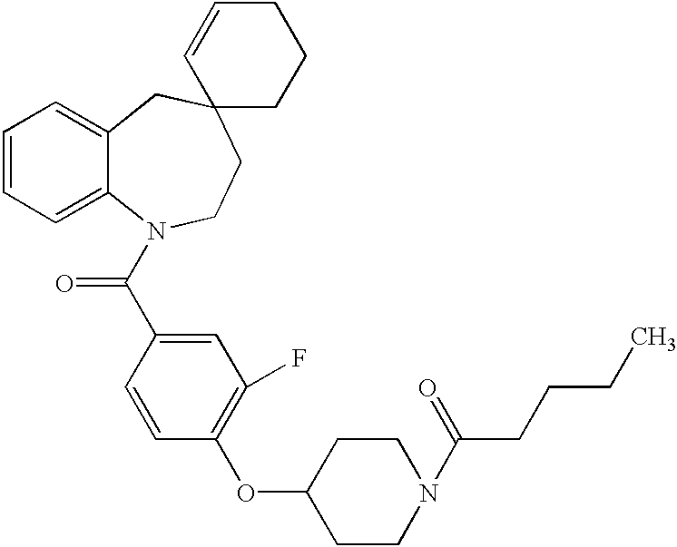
C1=CC=C2C(=C1)CC1(CCN2C(C2=CC(F)=C(OC3CCN(C(=O)CCCC)CC3)C=C2)=O)CCCC=C1
